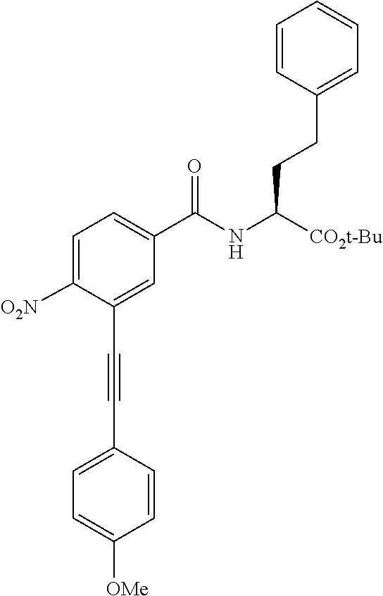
C(NC([CO2t-Bu])CCC1=CC=CC=C1)(C1=CC=C([O2N])C(C#CC2=CC=C([OMe])C=C2)=C1)=O
